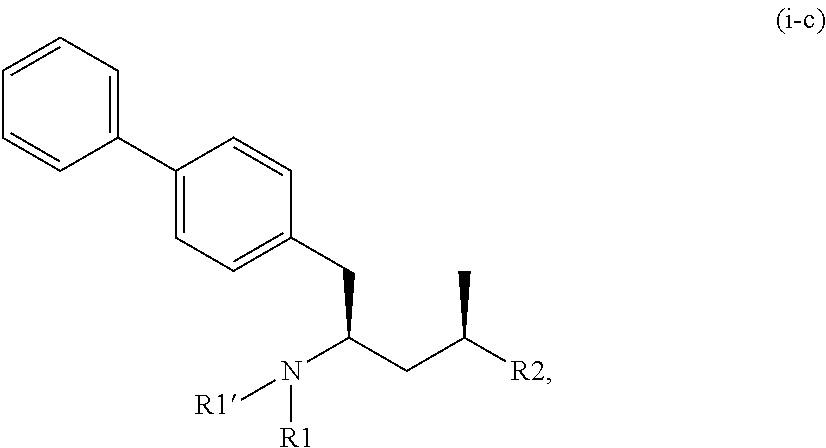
C1(C2=CC=C(CC(CC([R2])C)N([R1])[R1])C=C2)=CC=CC=C1
